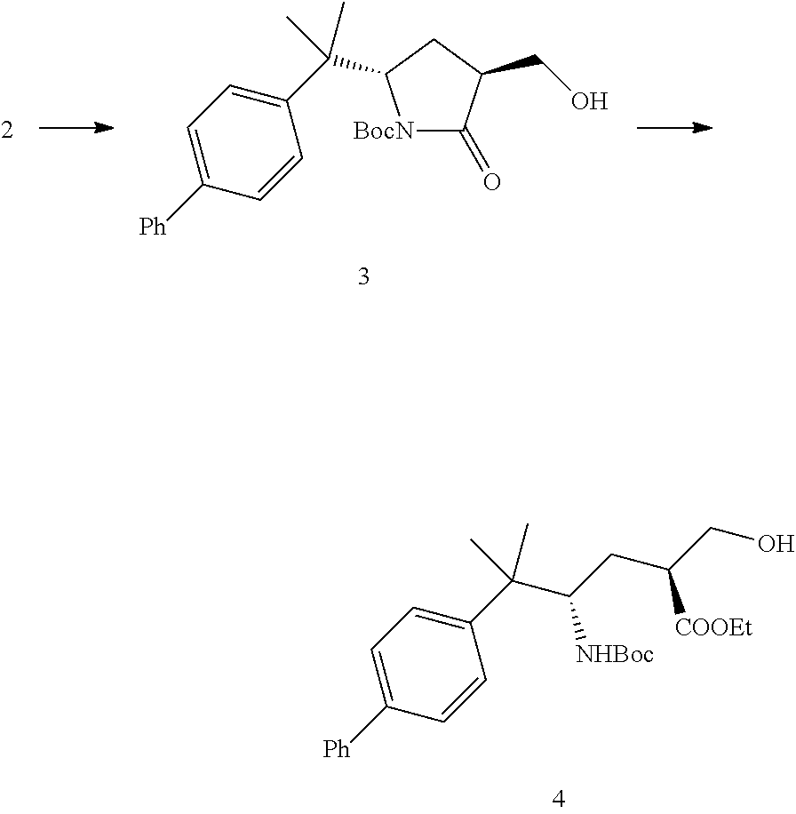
[BocN]1C(=O)C(CO)CC1C(C1=CC=C([Ph])C=C1)(C)C.C(C(C1=CC=C([Ph])C=C1)(C)C)(CC(CO)[COOEt])[NHBoc]
